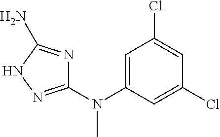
C1=C(N(C2=NNC(N)=N2)C)C=C(Cl)C=C1Cl
